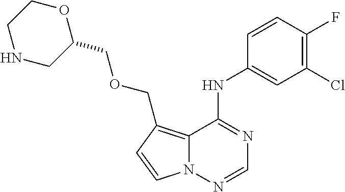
C12=C(COCC3CNCCO3)C=CN1N=CN=C2NC1=CC(Cl)=C(F)C=C1
